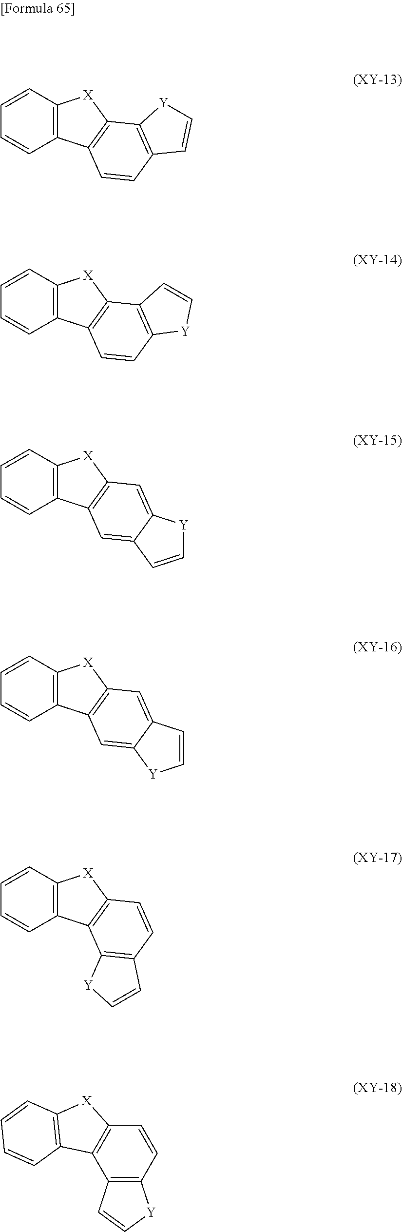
C1=CC2=C(C=C1)C1=C([X]2)C2=C(C=C1)C=C[Y]2.C1=CC2=C(C=C1)C1=C([X]2)C2=C(C=C1)[Y]C=C2.C1=CC2=C(C=C1)C1=C([X]2)C=C2C(=C1)C=C[Y]2.C1=CC2=C(C=C1)C1=C([X]2)C=C2C(=C1)[Y]C=C2.C1=CC2=C(C=C1)C1=C([X]2)C=CC2=C1[Y]C=C2.C12=C(C=CC3=C1C1=C([X]3)C=CC=C1)[Y]C=C2
